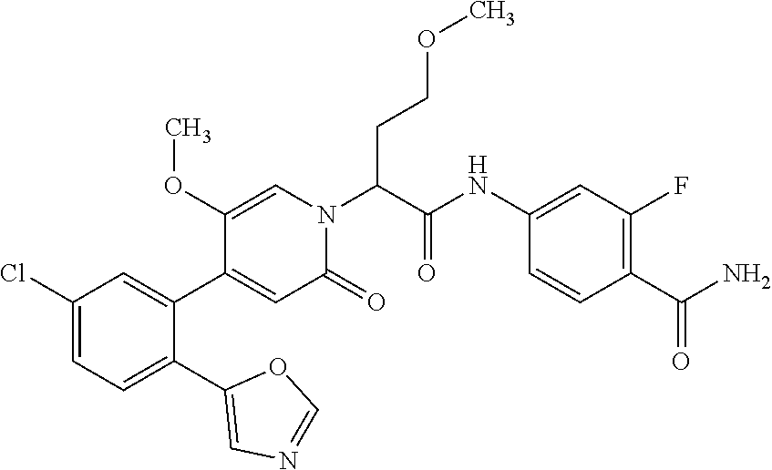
C1(Cl)=CC=C(C2=CN=CO2)C(C2=CC(=O)N(C(CCOC)C(=O)NC3=CC(F)=C(C(N)=O)C=C3)C=C2OC)=C1
